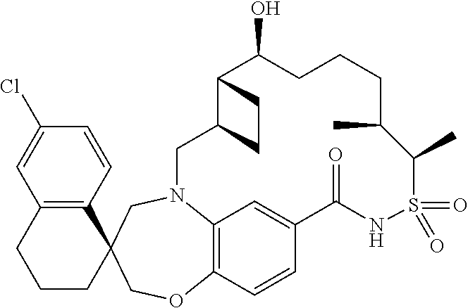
C1=CC(Cl)=CC2=C1C1(CCC2)CN2C3=C(C=CC(=C3)C(=O)NS(=O)(=O)C(C)C(C)CCCC(O)C3C(C2)CC3)OC1
